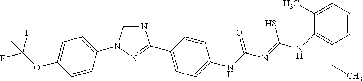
N1=CN(C2=CC=C(OC(F)(F)F)C=C2)N=C1C1=CC=C([N H]C(N=C([N H]C2=C(CC)C=CC=C2C)S)=O)C=C1
